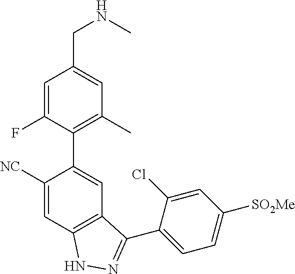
C1=C(F)C(C2=CC3=C(C=C2[NC])NN=C3C2=CC=C([SO2Me])C=C2Cl)=C(C)C=C1CNC
